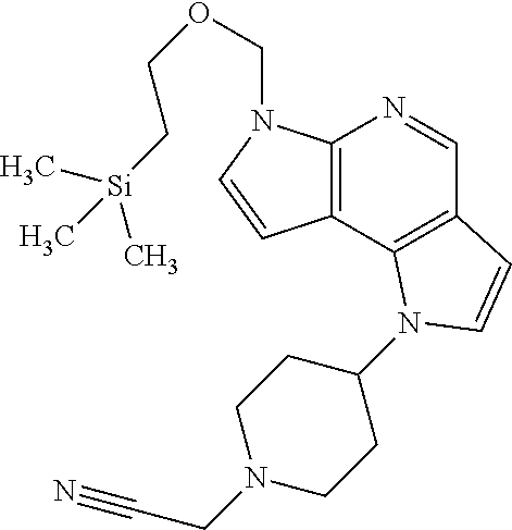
C[Si](CCOCN1C2=C(C=C1)C1=C(C=N2)C=CN1C1CCN(CC#N)CC1)(C)C
